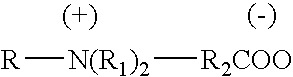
[R][N(R1)2][R2COO]
